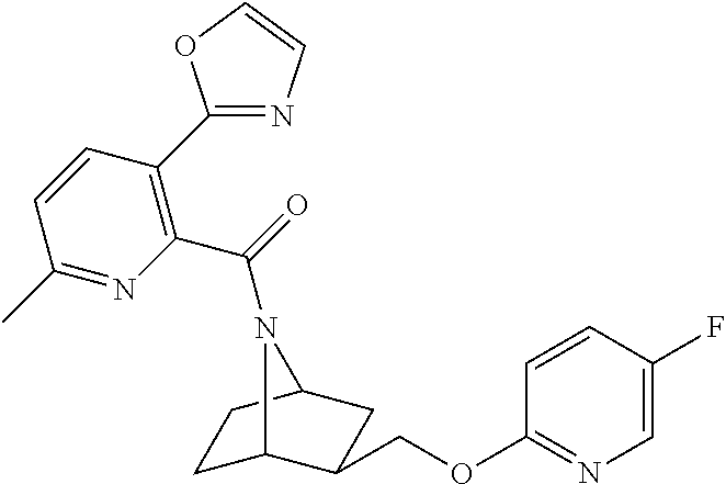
C1C2C(COC3=NC=C(F)C=C3)CC(C1)N2C(=O)C1=C(C2=NC=CO2)C=CC(C)=N1
